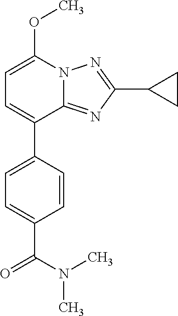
C1=C(C2=CC=C(C(N(C)C)=O)C=C2)C2=NC(C3CC3)=NN2C(OC)=C1
